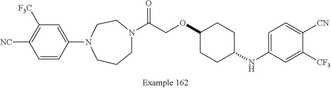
C1N(C(COC2CCC(NC3=CC=C([CN])C([CF3])=C3)CC2)=O)CCN(C2=CC([F3C])=C([NC])C=C2)CC1
